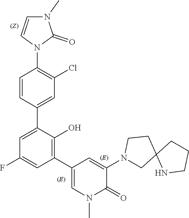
N1(C2=CC(C3=C(O)C(C4=CC(Cl)=C(N5C=CN(C)C5=O)C=C4)=CC(F)=C3)=CN(C)C2=O)CC2(CC1)NCCC2
